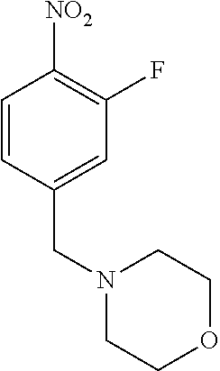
C1=CC(CN2CCOCC2)=CC(F)=C1[NO2]
